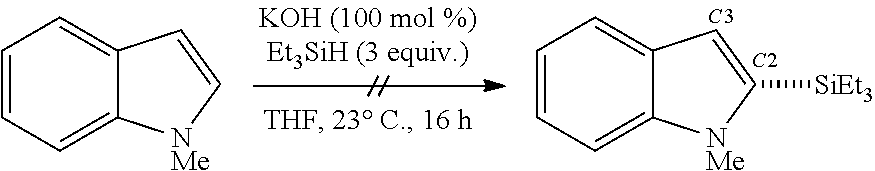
C1=CC=C2C(=C1)C=C[NMe]2.C1=CC=C2C(=C1)C=C([SiEt3])[NMe]2.[C3].[C2]
